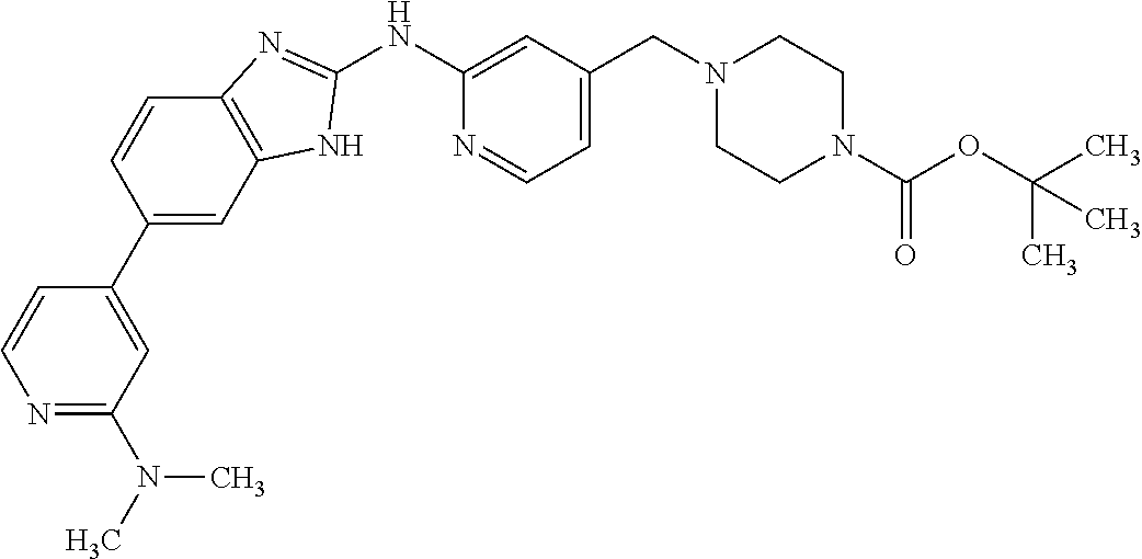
N1=C(N(C)C)C=C(C2=CC3=C(C=C2)N=C(NC2=CC(CN4CCN(C(OC(C)(C)C)=O)CC4)=CC=N2)N3)C=C1
